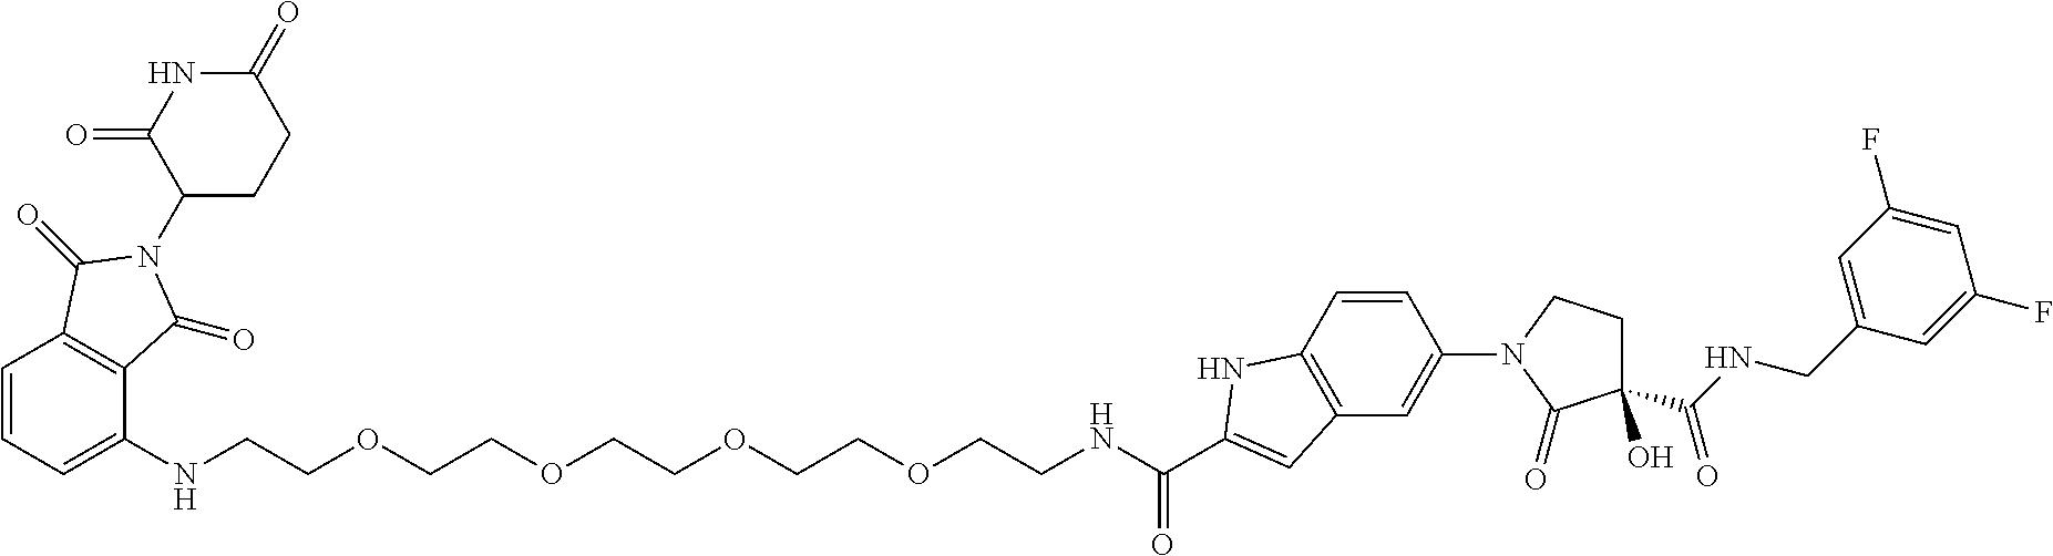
C(COCCOCCOCCOCCNC(C1=CC2=C(N1)C=CC(N1CCC(C(NCC3=CC(F)=CC(F)=C3)=O)(O)C1=O)=C2)=O)NC1=CC=CC2=C1C(=O)N(C1CCC(=O)NC1=O)C2=O
